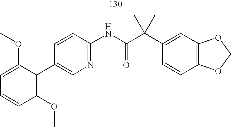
C1=C(OC)C(C2=CN=C(NC(C3(C4=CC5=C(C=C4)OCO5)CC3)=O)C=C2)=C(OC)C=C1
